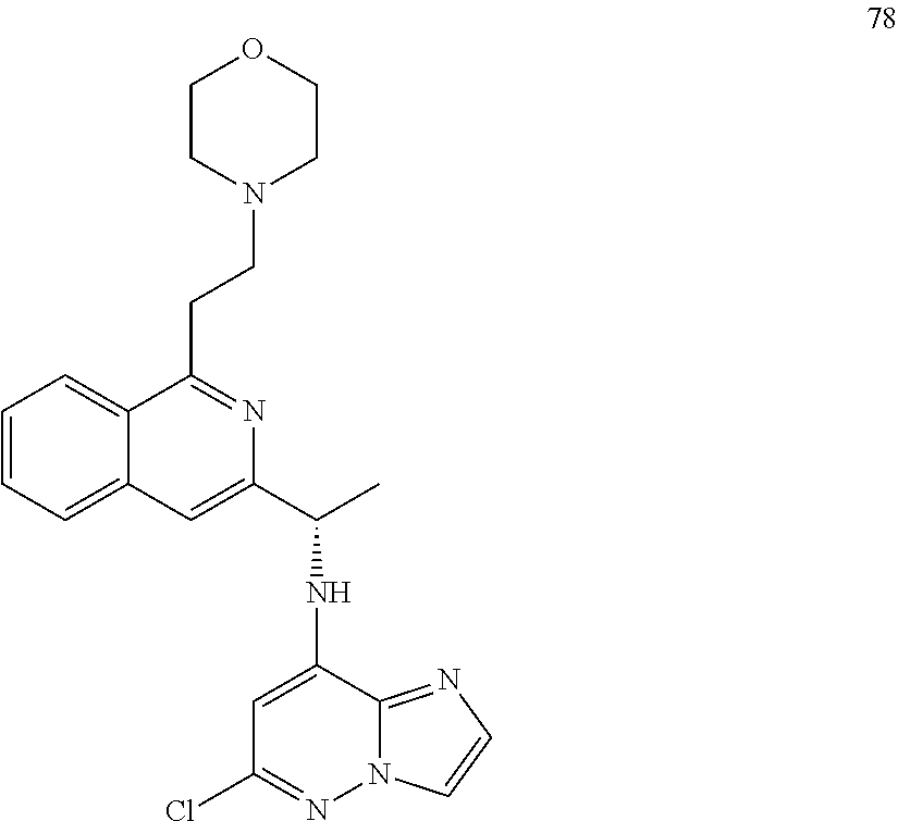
C1=CC=C2C(=C1)C(CCN1CCOCC1)=NC(C(C)NC1=CC(Cl)=NN3C1=NC=C3)=C2
